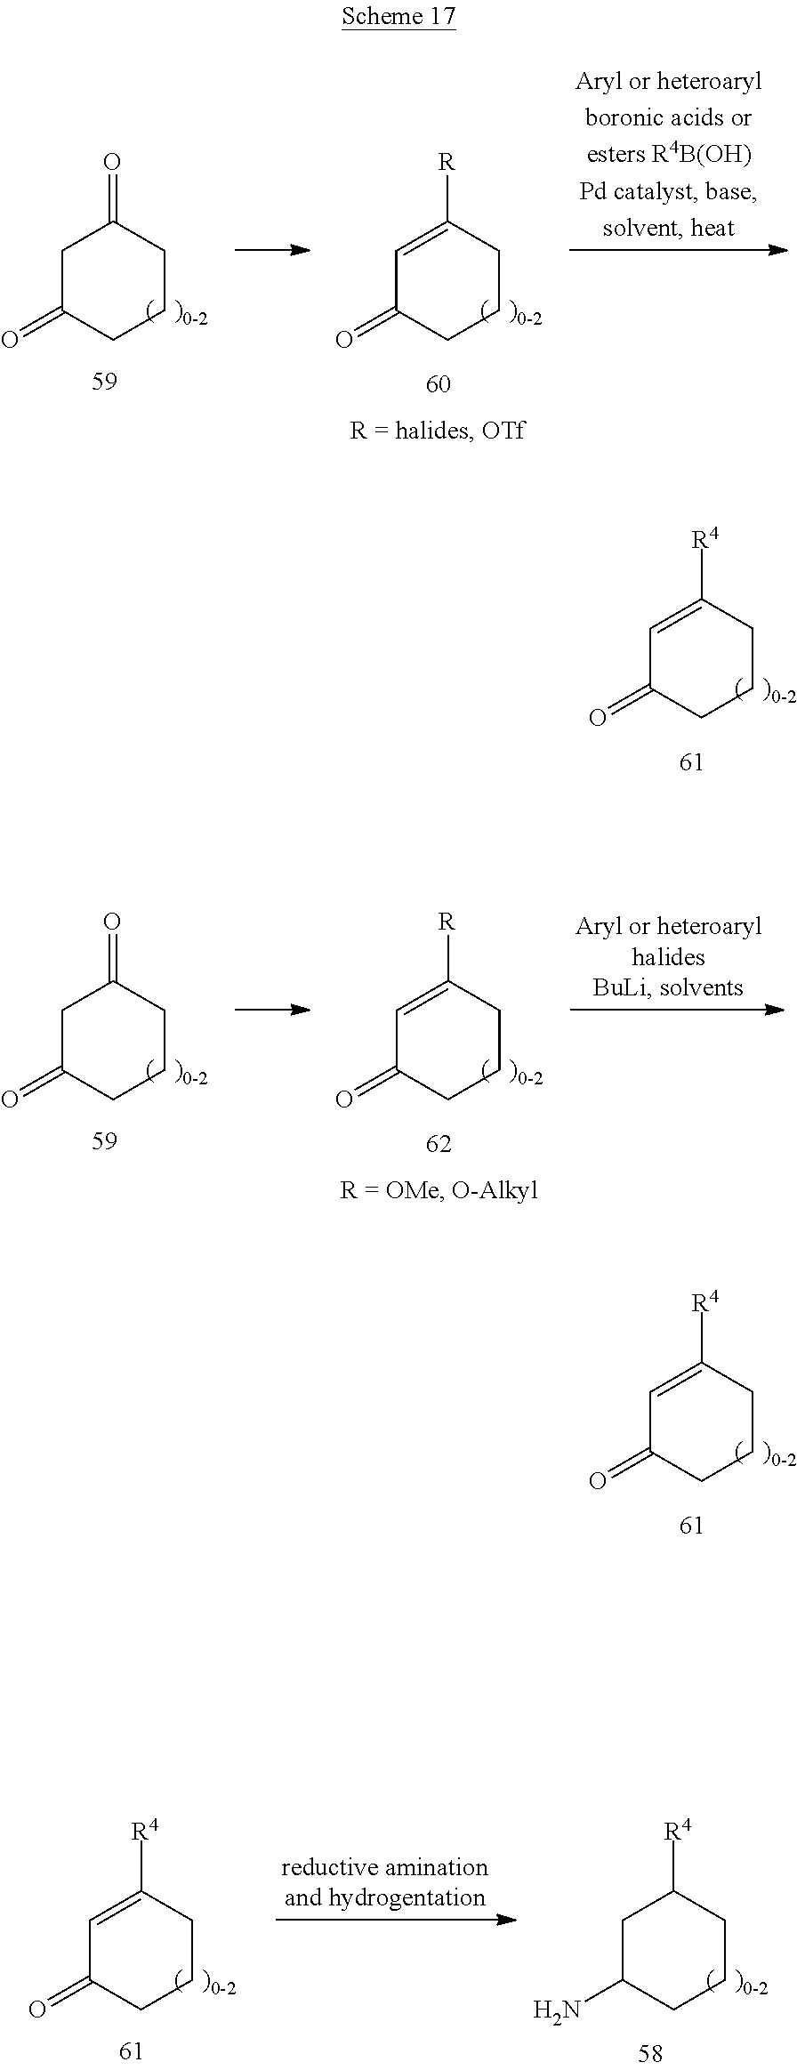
C1C(=O)CCCC1=O.C1=C([R])CCCC1=O.C1=C([R4])CCCC1=O.C1=C([R])CCCC1=O.C1C(=O)CCCC1=O.C1=C([R4])CCCC1=O.C1=C([R4])CCCC1=O.C1C(N)CCCC1[R4]
